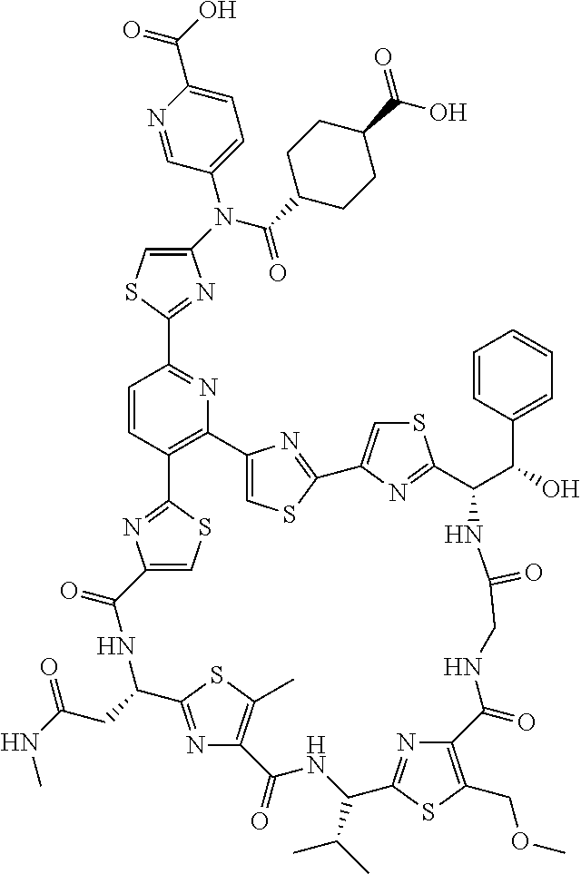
C1(N(C2=CC=C(C(O)=O)N=C2)C(=O)C2CCC(C(O)=O)CC2)=CSC(C2=NC3=C(C=C2)C2=NC(=CS2)C(=O)NC(CC(NC)=O)C2=NC(=C(C)S2)C(=O)NC(C(C)C)C2=NC(=C(COC)S2)C(=O)NCC(=O)NC(C(C2=CC=CC=C2)O)C2=NC(=CS2)C2=NC3=CS2)=N1
